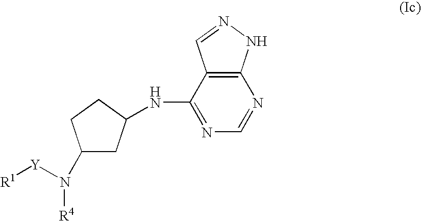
C1(N([Y][R1])[R4])CC(NC2=NC=NC3=C2C=NN3)CC1
